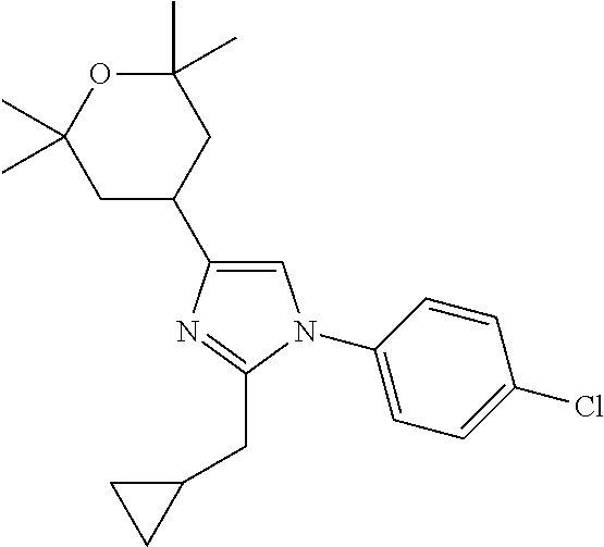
C1=C(C2CC(C)(C)OC(C)(C)C2)N=C(CC2CC2)N1C1=CC=C(Cl)C=C1
